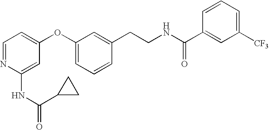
C1=NC(NC(C2CC2)=O)=CC(OC2=CC=CC(CCNC(C3=CC([CF3])=CC=C3)=O)=C2)=C1
